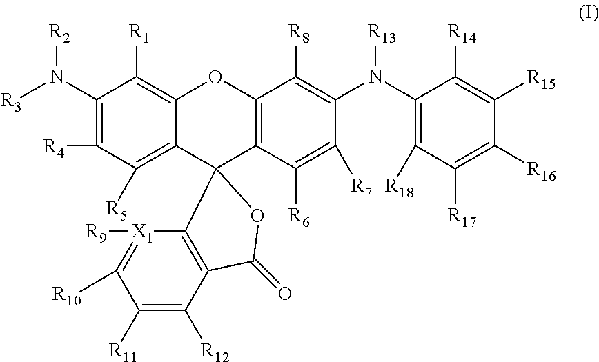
C1(N([R2])[R3])=C([R4])C([R5])=C2C(=C1[R1])OC1=C(C([R6])=C([R7])C(N([R13])C3=C([R18])C([R17])=C([R16])C([R15])=C3[R14])=C1[R8])C21C2=C(C([R12])=C([R11])C([R10])=[X1]2[R9])C(=O)O1
